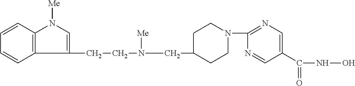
C1CN(C2=NC=C(C(=O)NO)C=N2)CCC1CN(CCC1=CN([Me])C2=C1C=CC=C2)[Me]
